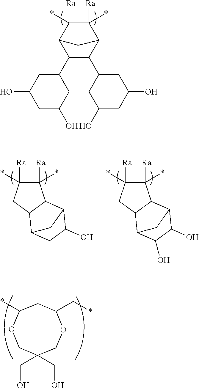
C1([Ra])(*)C2C(C3CC(O)CC(O)C3)C(C3CC(O)CC(O)C3)C(C1(*)[Ra])C2.C1OC(C*)CC(*)OCC1(CO)CO.C1([Ra])(*)C(*)([Ra])C2C(C1)C1CC(O)C2C1.C1([Ra])(*)C(*)([Ra])C2C(C1)C1C(O)C(O)C2C1
